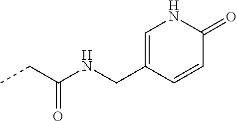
CCC(NCC1=CNC(=O)C=C1)=O
